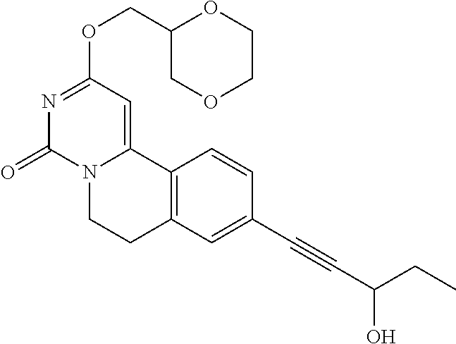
C1(COC2=NC(=O)N3C(=C2)C2=C(CC3)C=C(C#CC(CC)O)C=C2)COCCO1
